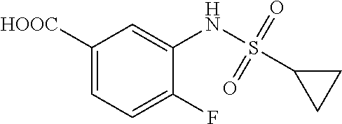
[HOOC]C1=CC=C(F)C(NS(=O)(=O)C2CC2)=C1
